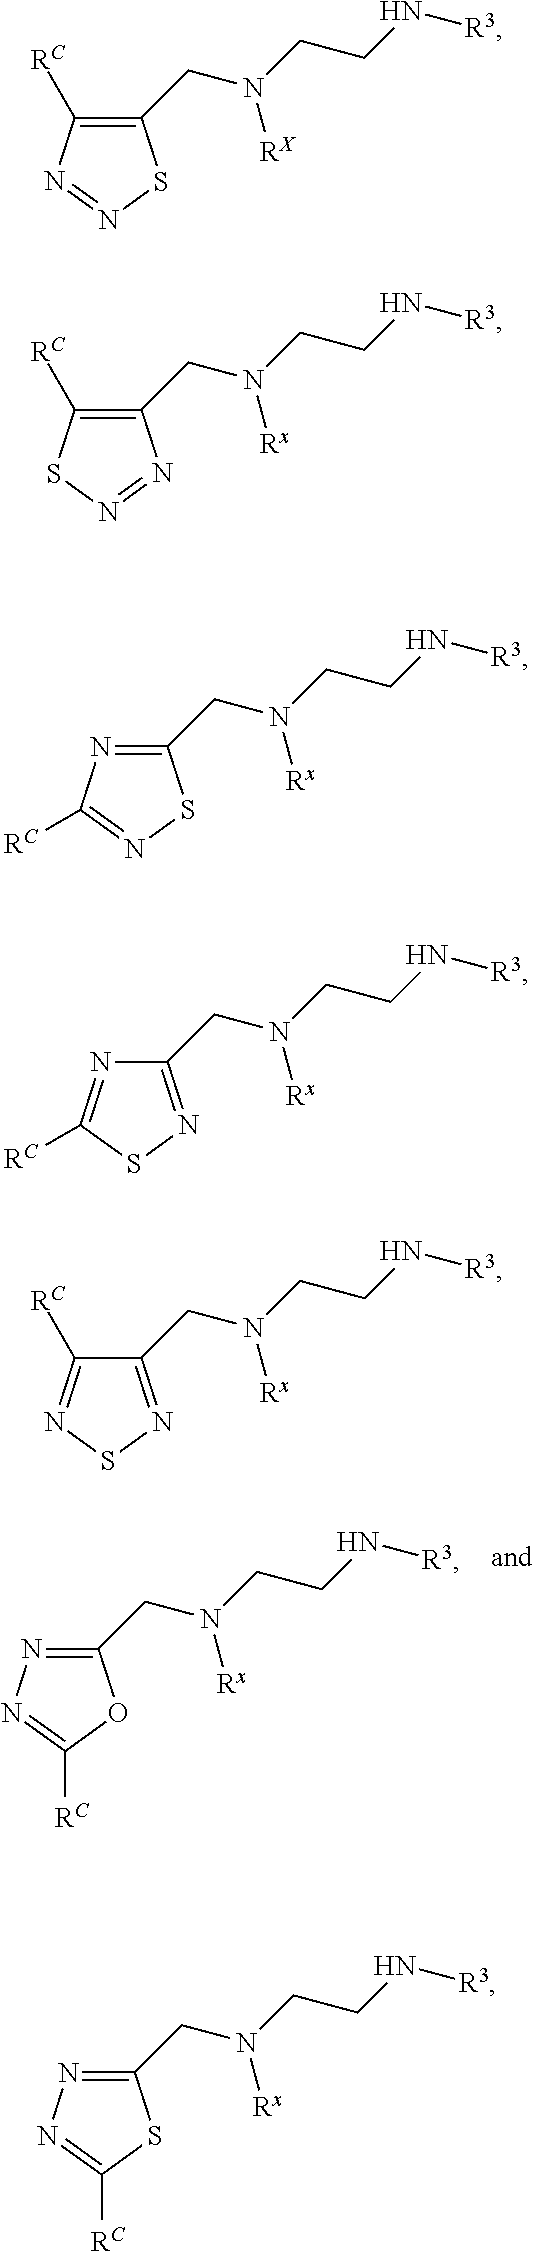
C1(CN(CCN[R3])[RX])=C([RC])N=NS1.C1(CN(CCN[R3])[Rx])=C([RC])SN=N1.C1(CN(CCN[R3])[Rx])=NC([RC])=NS1.C1(CN(CCN[R3])[Rx])=NSC([RC])=N1.C1(CN(CCN[R3])[Rx])=NSN=C1[RC].C1(CN(CCN[R3])[Rx])=NN=C([RC])S1.C1(CN(CCN[R3])[Rx])=NN=C([RC])O1
